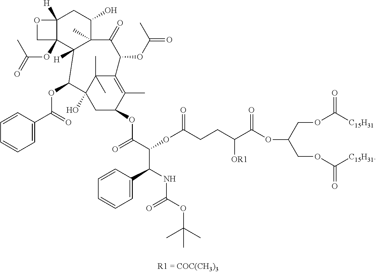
C1=CC(C(=O)OC2C3(O)CC(OC(=O)C(C(C4=CC=CC=C4)NC(=O)OC(C)(C)C)OC(CCC(C(OC(COC(=O)[C15H31])COC(=O)[C15H31])=O)[OR1])=O)C(C)=C(C3(C)C)C(OC(=O)C)C(=O)C3(C)C(O)CC4([H])C(OC(=O)C)(C23[H])CO4)=CC=C1
